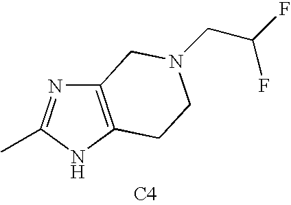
C12=C(NC(C)=N1)CCN(CC(F)F)C2.[C4]
